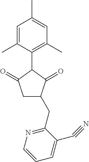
C1=C(C)C(C2C(=O)CC(CC3=NC=CC=C3C#N)C2=O)=C(C)C=C1C
